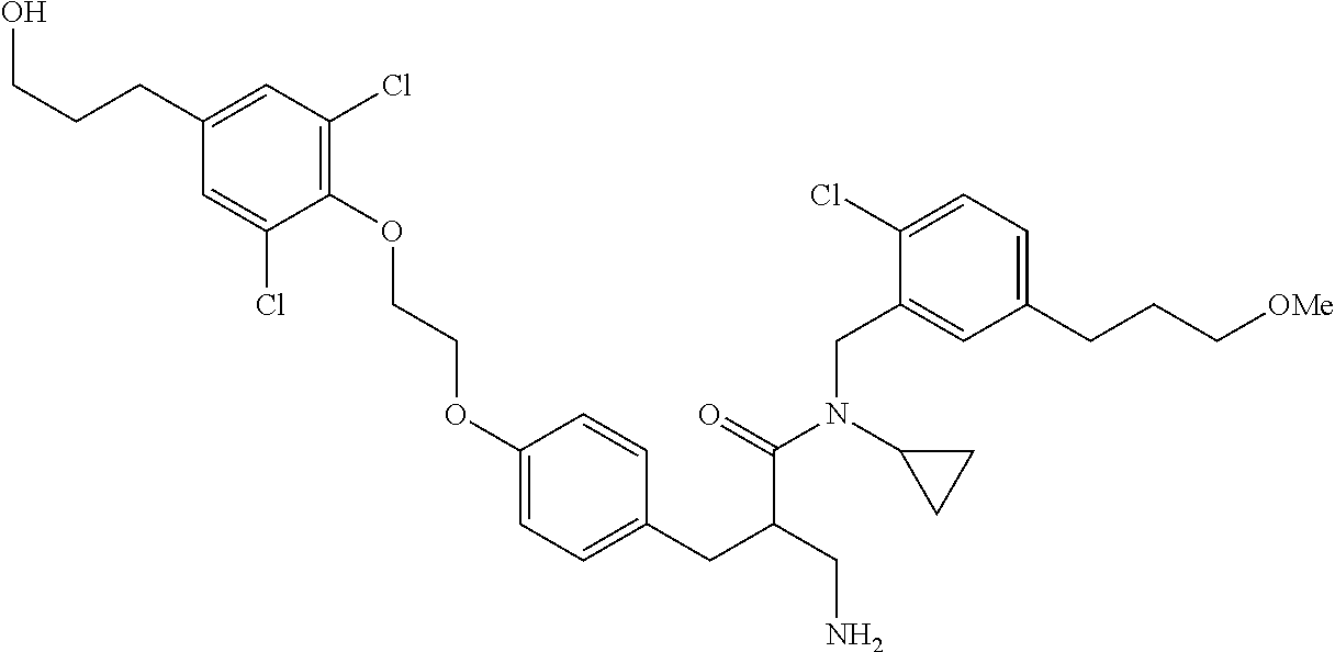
C1(OCCOC2=CC=C(CC(CN)C(=O)N(C3CC3)CC3=CC(CCC[OMe])=CC=C3Cl)C=C2)=C(Cl)C=C(CCCO)C=C1Cl
